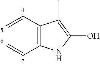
C12=C(C=CC=C1)C(C)=C(O)N2
